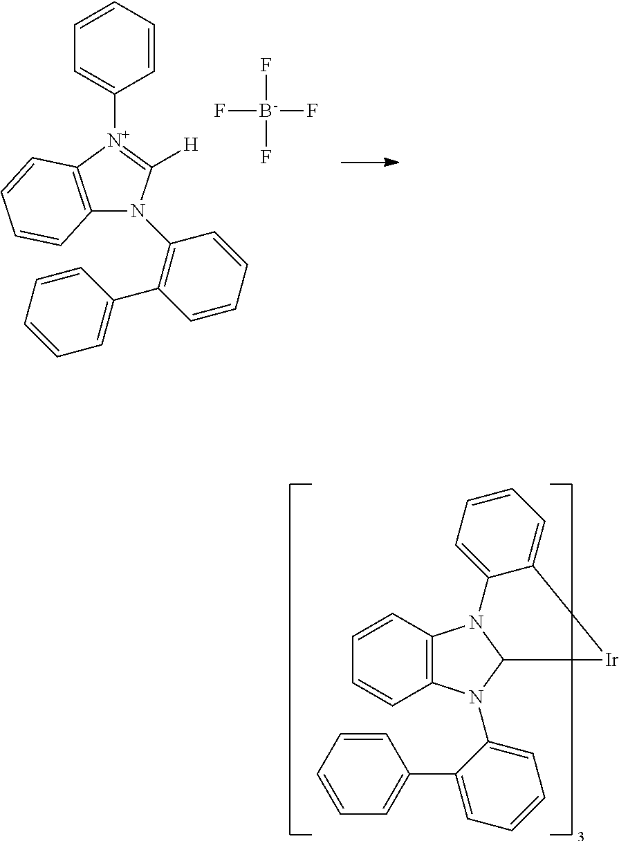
C12=C([N+](C3=CC=CC=C3)=C([H])N1C1=C(C3=CC=CC=C3)C=CC=C1)C=CC=C2.F[B-](F)(F)F.C1=CC2=C(C=C1)N(C1=CC=CC=C1C1=CC=CC=C1)C1N2C2=CC=CC=C2[Ir]1
